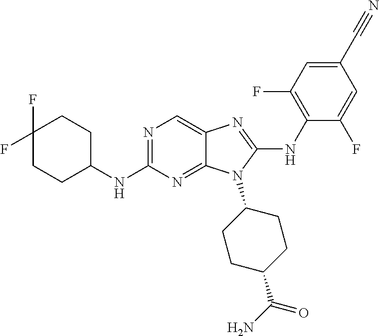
N1=C(NC2CCC(F)(F)CC2)N=C2C(=C1)N=C(NC1=C(F)C=C(C#N)C=C1F)N2C1CCC(C(N)=O)CC1
